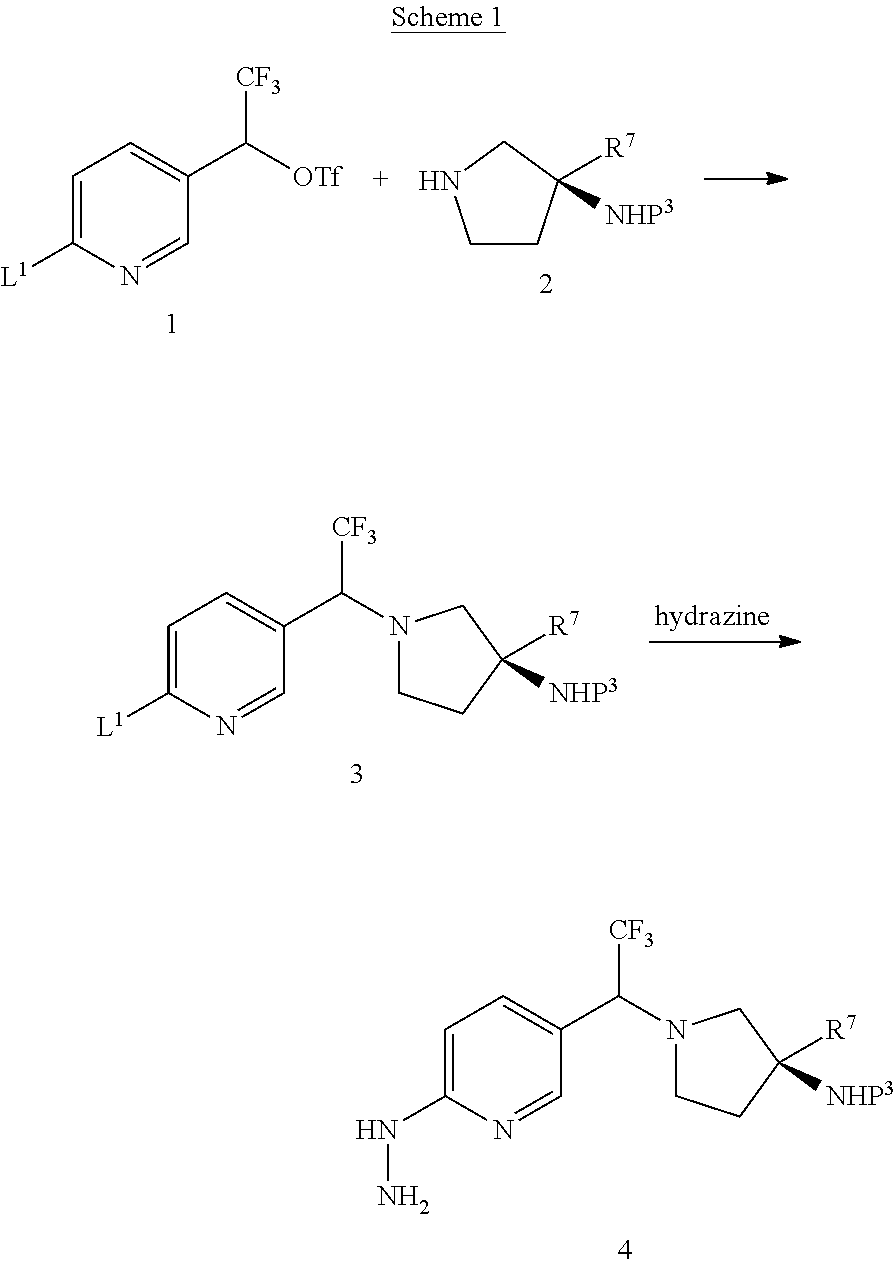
C1=C([L1])N=CC(C([CF3])[OTf])=C1.C1CC([R7])([NHP3])CN1.C1=C([L1])N=CC(C([CF3])N2CCC([R7])([NHP3])C2)=C1.C1=C(NN)N=CC(C([CF3])N2CCC([R7])([NHP3])C2)=C1
